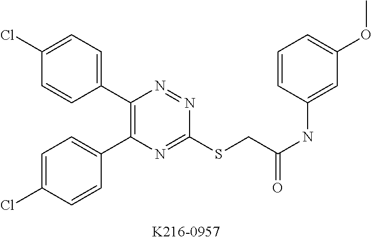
C1=C(Cl)C=CC(C2=C(C3=CC=C(Cl)C=C3)N=NC(SCC(NC3=CC(OC)=CC=C3)=O)=N2)=C1
